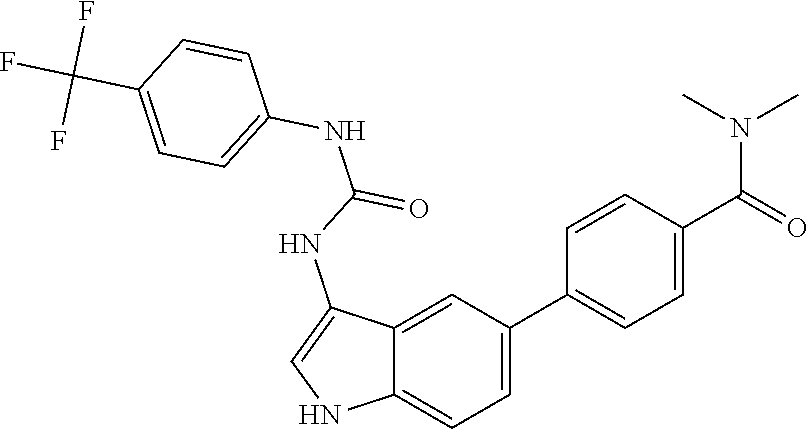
C12=CC=C(C3=CC=C(C(N(C)C)=O)C=C3)C=C1C(NC(NC1=CC=C(C(F)(F)F)C=C1)=O)=CN2
